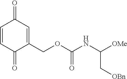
C1=CC(=O)C(COC(NC([OMe])C[OBn])=O)=CC1=O
